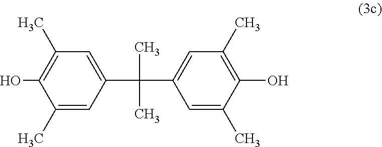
C1=C(C)C(O)=C(C)C=C1C(C1=CC(C)=C(O)C(C)=C1)(C)C
